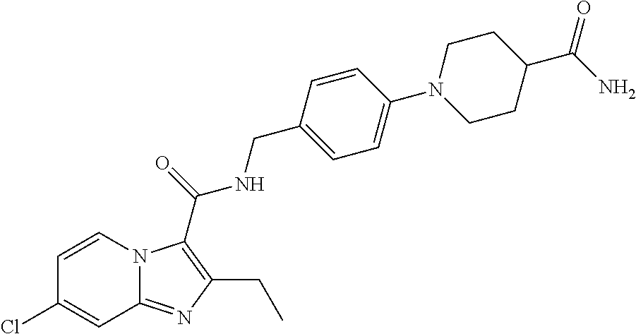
C1=CN2C(=NC(CC)=C2C(=O)NCC2=CC=C(N3CCC(C(N)=O)CC3)C=C2)C=C1Cl
